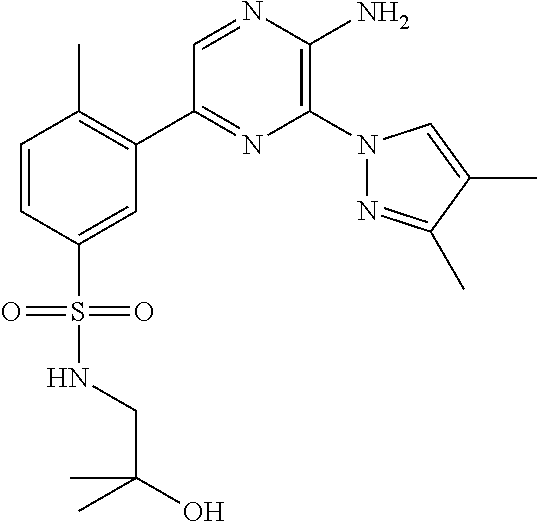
C1(C2=C(C)C=CC(S(=O)(=O)NCC(O)(C)C)=C2)=NC(N2N=C(C)C(C)=C2)=C(N)N=C1
